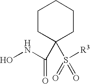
C1CC(C(=O)NO)(S([R3])(=O)=O)CCC1
